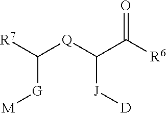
C([G][M])([Q]C(C([R6])=O)[J][D])[R7]
